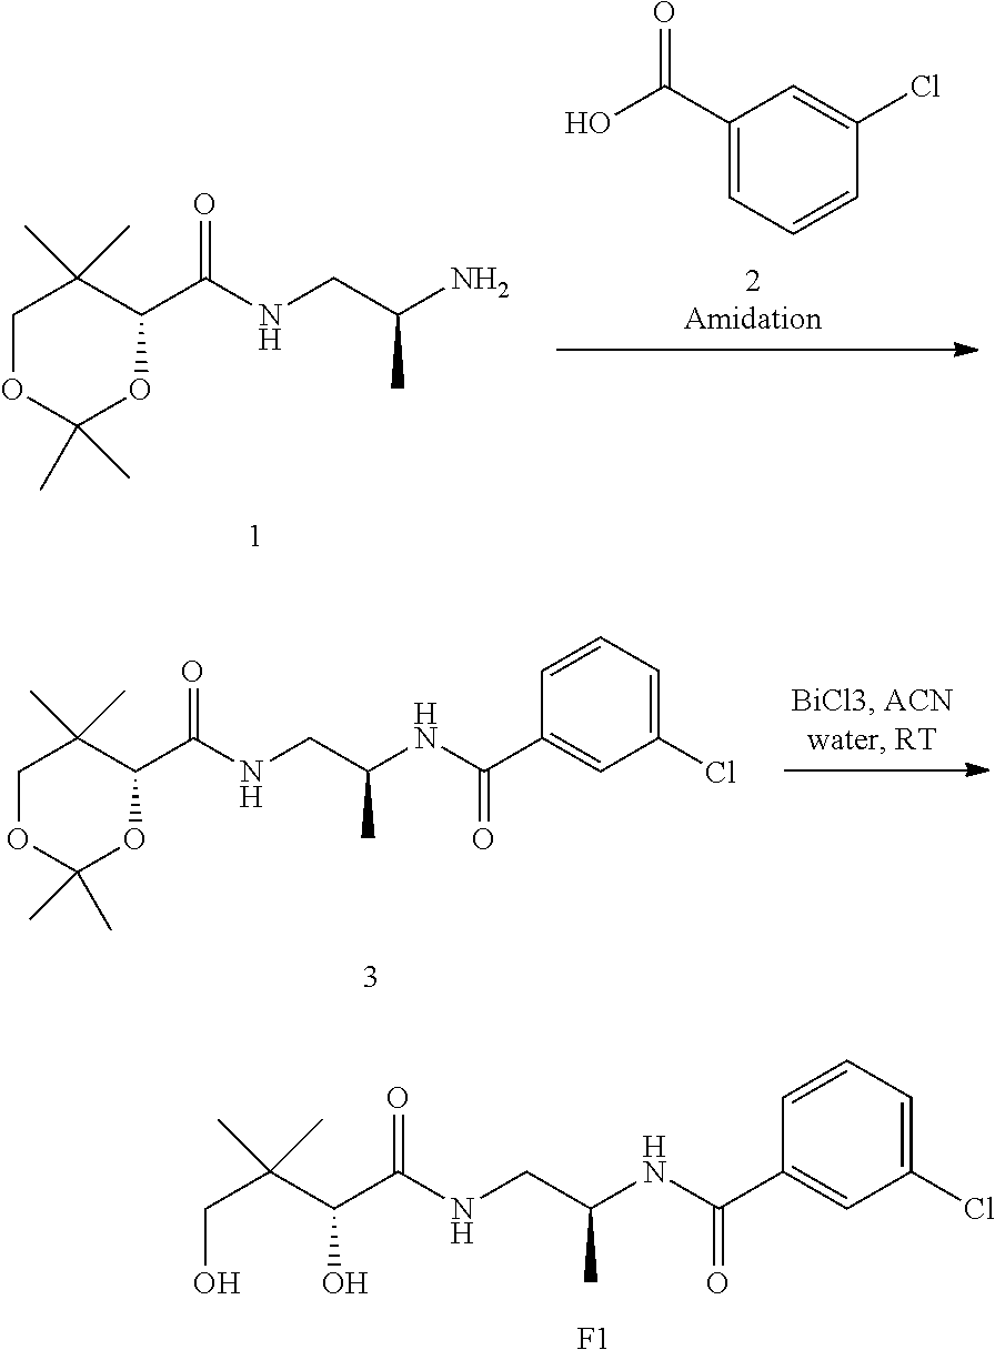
C1OC(C)(C)OC(C(NCC(N)C)=O)C1(C)C.C1=CC(Cl)=CC(C(O)=O)=C1.C1OC(C)(C)OC(C(NCC(NC(C2=CC(Cl)=CC=C2)=O)C)=O)C1(C)C.C(O)C(C(O)C(NCC(NC(C1=CC(Cl)=CC=C1)=O)C)=O)(C)C.[F1]
